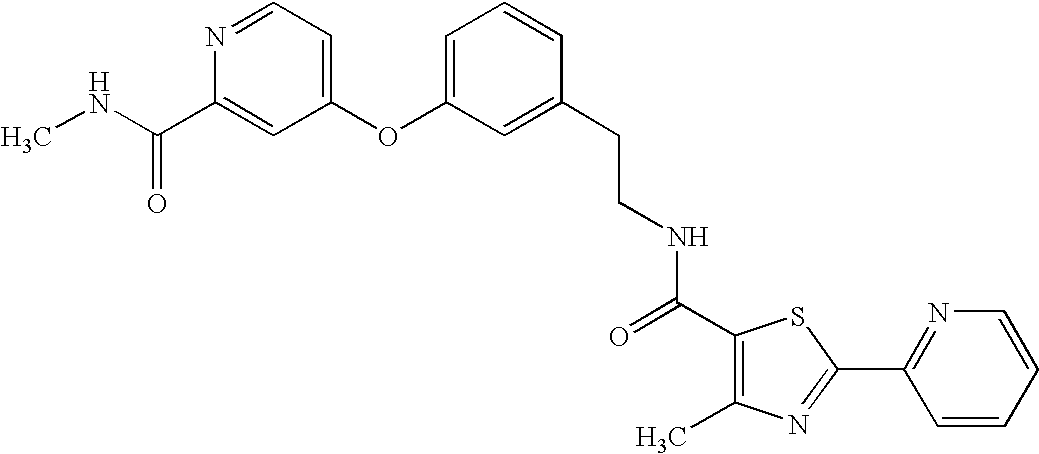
N(C(C1=CC(OC2=CC=CC(CCNC(C3=C(C)N=C(C4=NC=CC=C4)S3)=O)=C2)=CC=N1)=O)C
